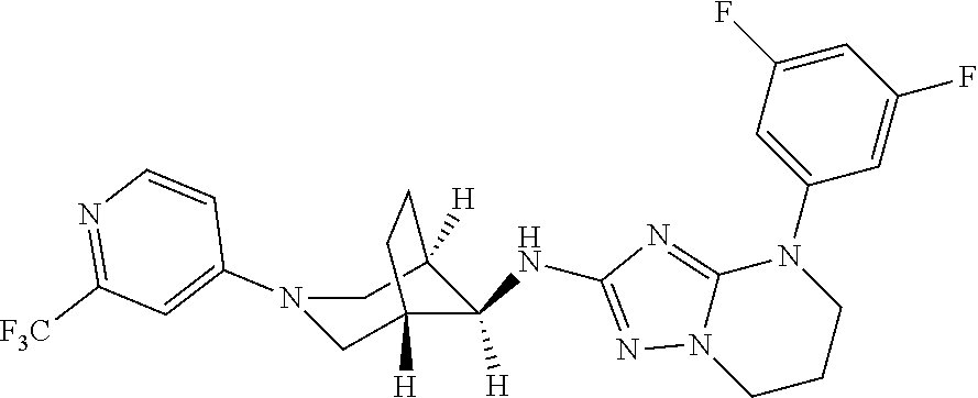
N1(C2=CC([F3C])=NC=C2)CC2([H])C(NC3=NN4C(=N3)N(C3=CC(F)=CC(F)=C3)CCC4)([H])C([H])(C1)CC2
